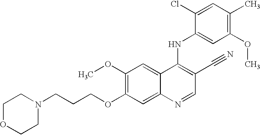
C1(OC)=C(OCCCN2CCOCC2)C=C2C(=C1)C(NC1=CC(OC)=C(C)C=C1Cl)=C(C#N)C=N2
